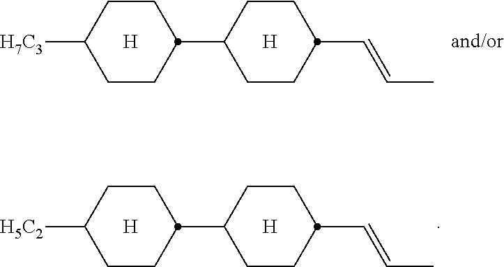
[H].[H7C3]C1CCC(C2CCC(C=CC)CC2)CC1.[H].[H].[H5C2]C1CCC(C2CCC(C=CC)CC2)CC1.[H]
